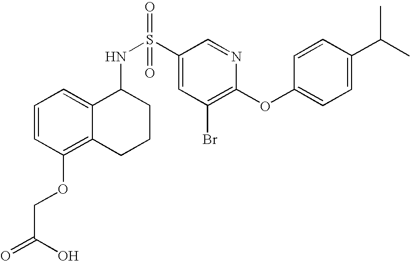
C1=CC(OCC(=O)O)=C2C(=C1)C(NS(C1=CC(Br)=C(OC3=CC=C(C(C)C)C=C3)N=C1)(=O)=O)CCC2
